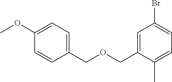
C1(COCC2=CC(Br)=CC=C2C)=CC=C(OC)C=C1
